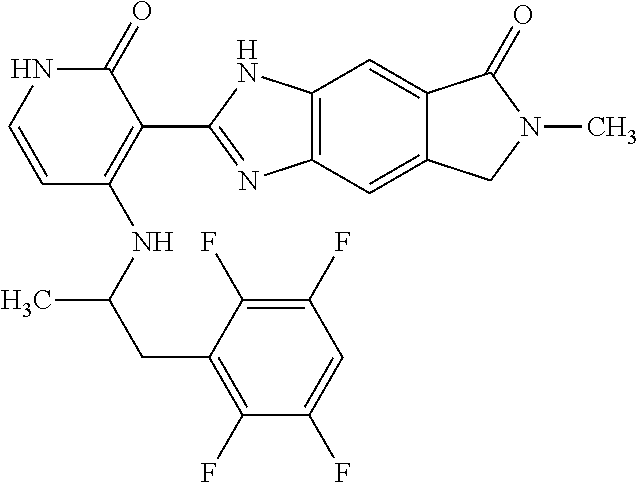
C(C(NC1=C(C2=NC3=C(N2)C=C2C(=C3)CN(C)C2=O)C(=O)NC=C1)C)C1=C(F)C(F)=CC(F)=C1F
